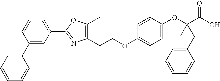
C1=CC=CC(C2=CC(C3=NC(CCOC4=CC=C(OC(C)(C(O)=O)CC5=CC=CC=C5)C=C4)=C(C)O3)=CC=C2)=C1
